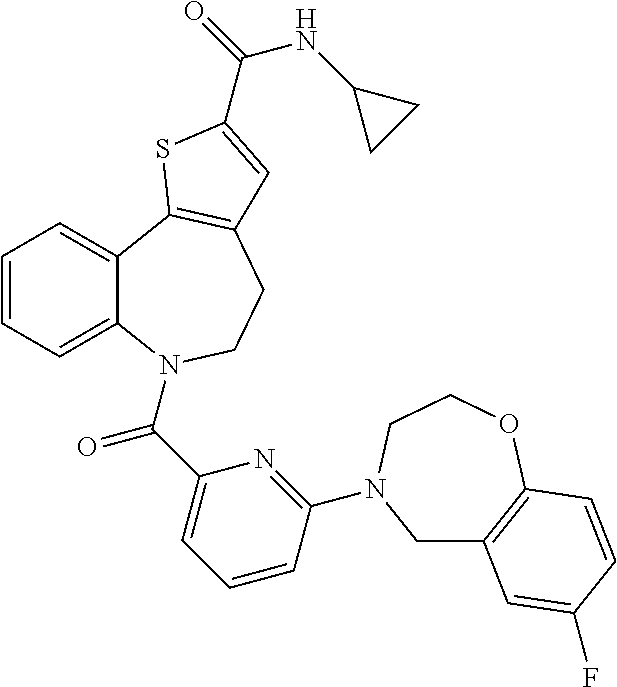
C1=CC=C2C(=C1)C1=C(CCN2C(C2=CC=CC(N3CC4=C(OCC3)C=CC(F)=C4)=N2)=O)C=C(C(=O)NC2CC2)S1
